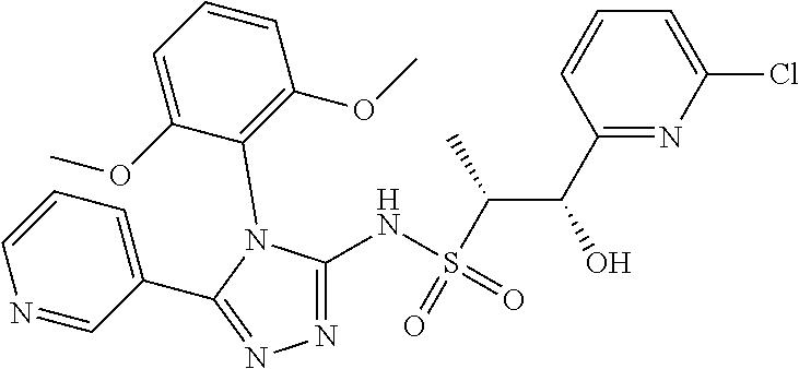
C1=C(Cl)N=C(C(O)C(S(=O)(NC2=NN=C(C3=CC=CN=C3)N2C2=C(OC)C=CC=C2OC)=O)C)C=C1
